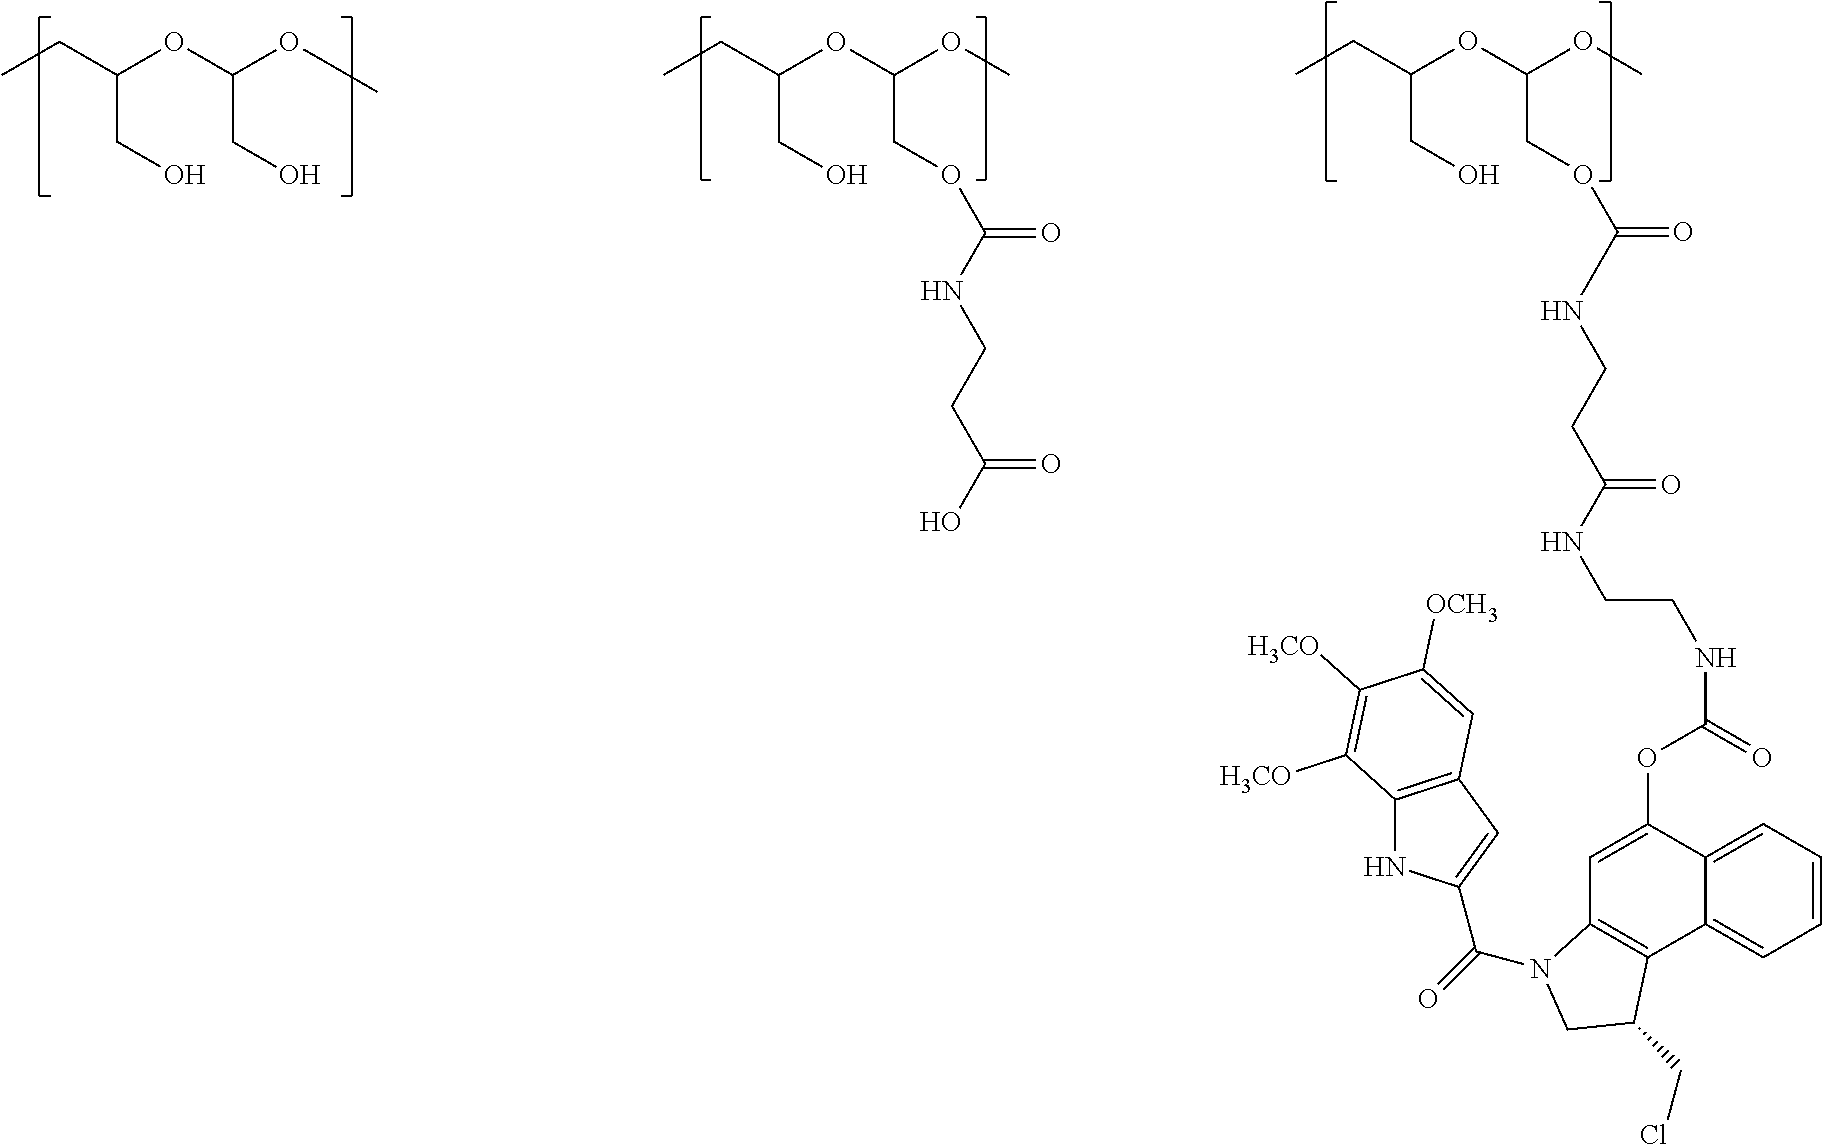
CCC(OC(OC)COC(=O)NCCC(=O)NCCNC(=O)OC1=CC2=C(C3=CC=CC=C13)C(CCl)CN2C(C1=CC2=C(N1)C([H3CO])=C([H3CO])C([OCH3])=C2)=O)CO.CCC(OC(OC)COC(=O)NCCC(O)=O)CO.CCC(OC(OC)CO)CO
